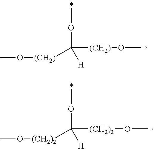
COC([(CH2)]OC)([(CH2)]OC)[H].COC([(CH2)2]OC)([(CH2)2]OC)[H]
